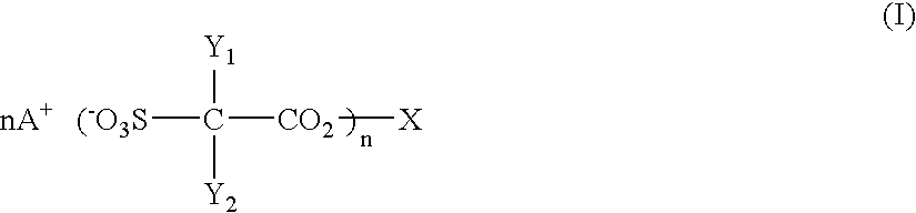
[(-O3S]C([CO2][X])([Y1])[Y2]
